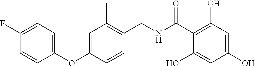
C1(CNC(C2=C(O)C=C(O)C=C2O)=O)=C(C)C=C(OC2=CC=C(F)C=C2)C=C1
